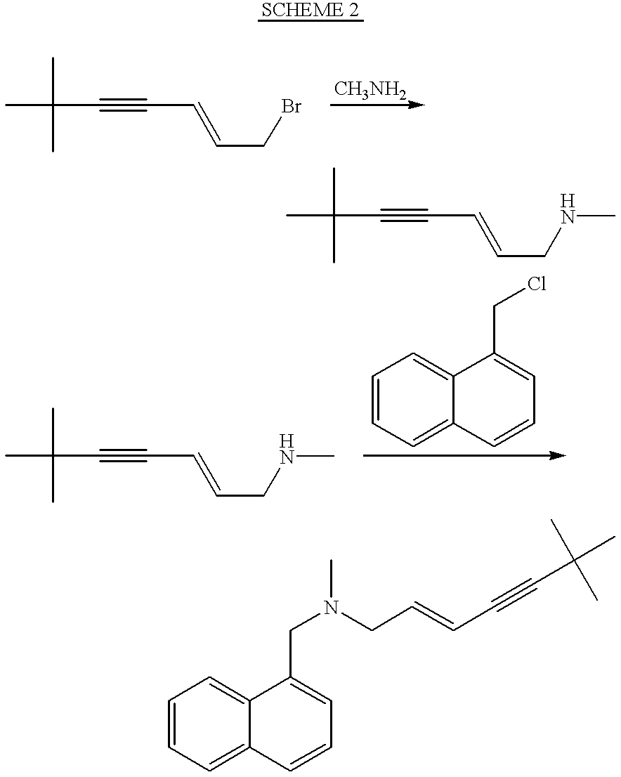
CC(C#CC=CCBr)(C)C.C1=CC=C2C(=C1)C(CCl)=CC=C2.C1=CC=C2C(=C1)C(CN(C)CC=CC#CC(C)(C)C)=CC=C2.CC(C#CC=CCNC)(C)C.CC(C#CC=CCNC)(C)C
